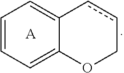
C12=CC=CC=C1ccCO2.[A]
